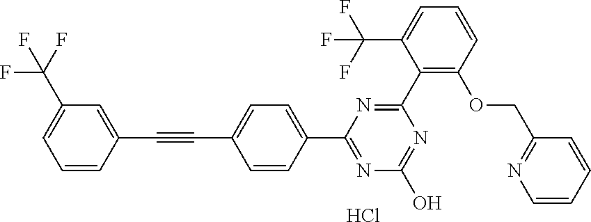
N1=C(O)N=C(C2=CC=C(C#CC3=CC(C(F)(F)F)=CC=C3)C=C2)N=C1C1=C(OCC2=NC=CC=C2)C=CC=C1C(F)(F)F.Cl
